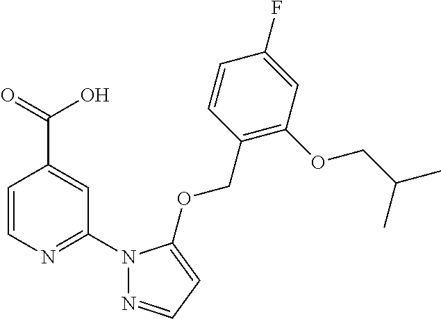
C1=CN=C(N2N=CC=C2OCC2=C(OCC(C)C)C=C(F)C=C2)C=C1C(=O)O
